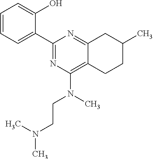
C1=CC=C(C2=NC(N(CCN(C)C)C)=C3C(=N2)CC(C)CC3)C(O)=C1
